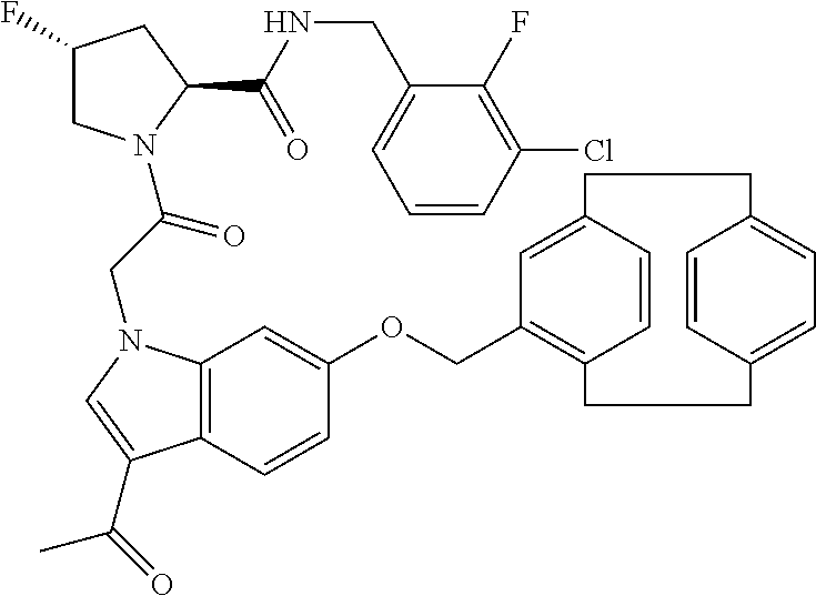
C1(CNC(=O)C2N(C(CN3C4=C(C=CC(OCC5=C6C=CC(=C5)CCC5=CC=C(C=C5)CC6)=C4)C(C(=O)C)=C3)=O)CC(F)C2)=CC=CC(Cl)=C1F
